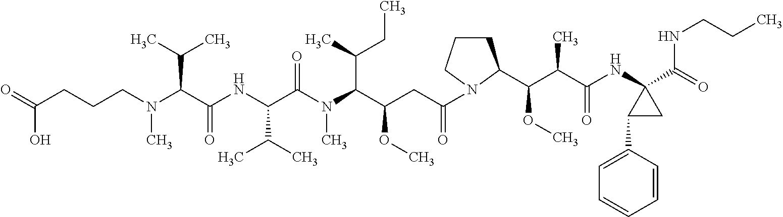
O=C(CCCN(C(C(NC(C(N(C(C(CC(=O)N1CCCC1C(C(C(NC1(C(=O)NCCC)C(C2=CC=CC=C2)C1)=O)C)OC)OC)C(C)CC)C)=O)C(C)C)=O)C(C)C)C)O
